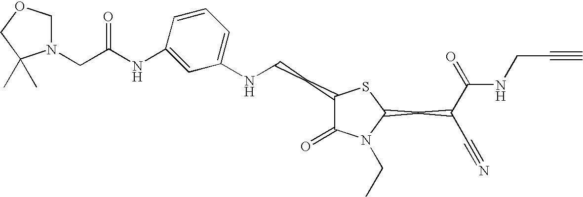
N(CCC1C(=O)N(CC)C(CC(C#N)C(=O)NCC#C)S1)C1=CC=CC(NC(CN2COCC2(C)C)=O)=C1
